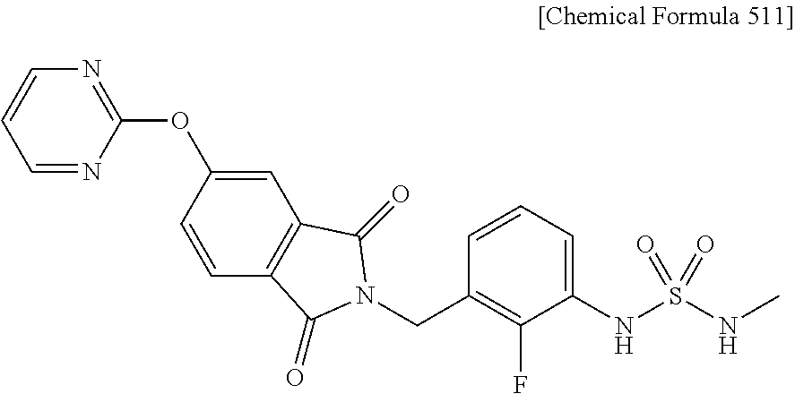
C1=C(OC2=NC=CC=N2)C=CC2=C1C(=O)N(CC1=C(F)C(NS(NC)(=O)=O)=CC=C1)C2=O
